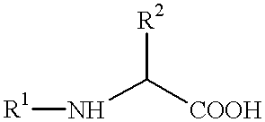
N(C([COOH])[R2])[R1]
